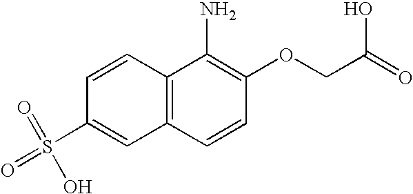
C12=C(C=CC(OCC(=O)O)=C1N)C=C(S(=O)(=O)O)C=C2
